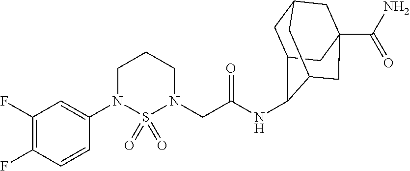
C1(N2CCCN(CC(=O)NC3C4CC5CC(C(N)=O)(CC3C5)C4)S2(=O)=O)=CC(F)=C(F)C=C1
